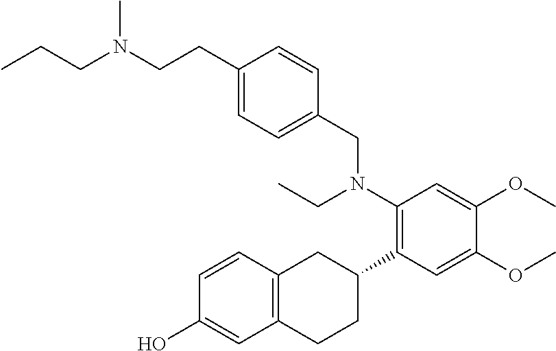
C12=C(C=CC(O)=C1)CC(C1=C(N(CC)CC3=CC=C(CCN(CCC)C)C=C3)C=C(OC)C(OC)=C1)CC2
